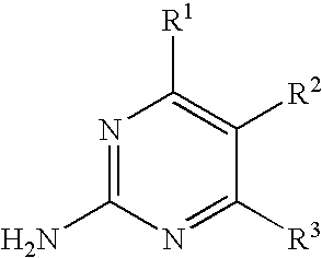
N1=C(N)N=C([R3])C([R2])=C1[R1]
